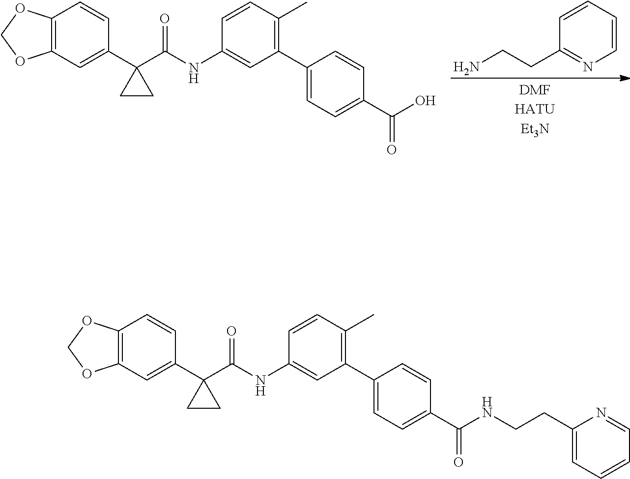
C1=CN=C(CCN)C=C1.C12=C(C=C(C3(C(NC4=CC(C5=CC=C(C(O)=O)C=C5)=C(C)C=C4)=O)CC3)C=C1)OCO2.C12=C(C=C(C3(C(NC4=CC(C5=CC=C(C(NCCC6=CC=CC=N6)=O)C=C5)=C(C)C=C4)=O)CC3)C=C1)OCO2
